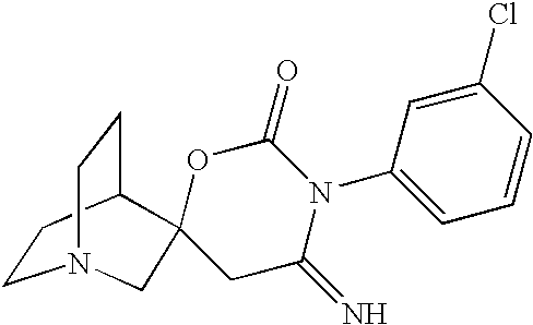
C1CC2CCN1CC21CC(=N)N(C2=CC=CC(Cl)=C2)C(=O)O1
